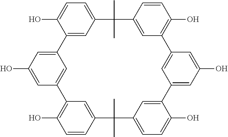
C1=C(O)C2=CC(=C1)C(C)(C)C1=CC(=C(O)C=C1)C1=CC(=CC(O)=C1)C1=CC(=CC=C1O)C(C)(C)C1=CC(=C(O)C=C1)C1=CC2=CC(O)=C1
